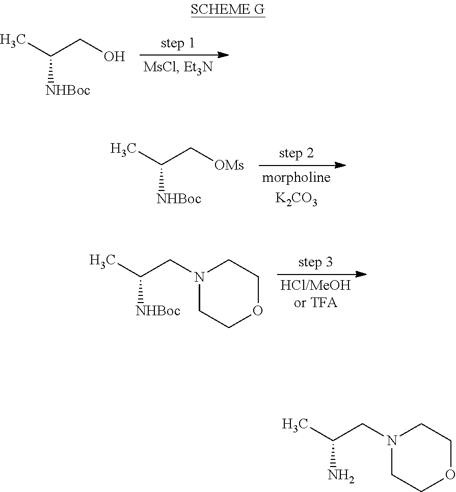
CC(CO)[NHBoc].CC(C[OMs])[NHBoc].N1(CC(C)[NHBoc])CCOCC1.N1(CC(C)N)CCOCC1
